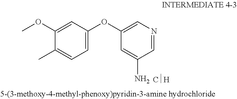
C1(OC)=CC(OC2=CN=CC(N)=C2)=CC=C1C
